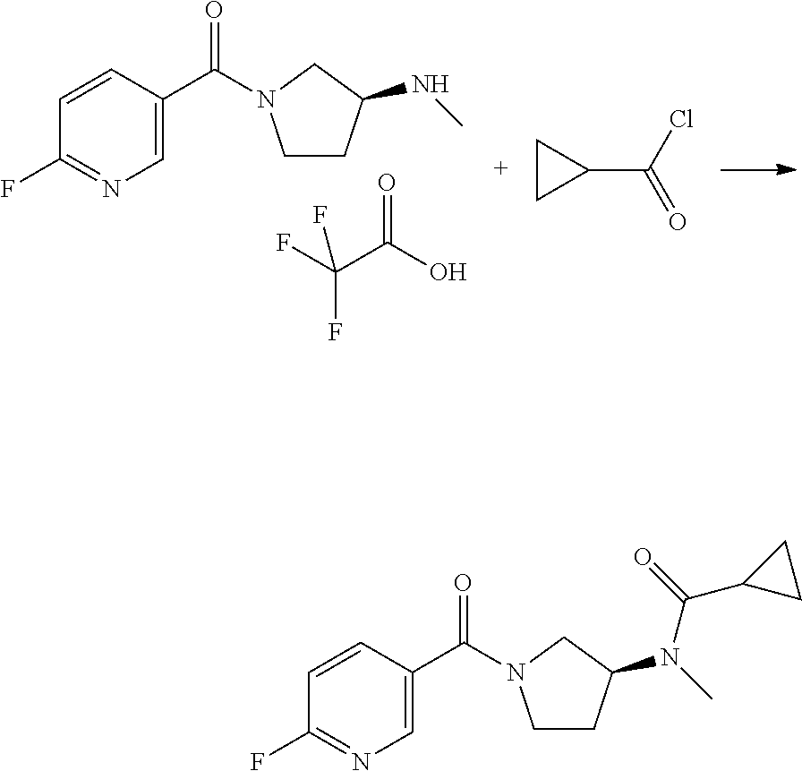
C1=CC(C(=O)N2CCC(NC)C2)=CN=C1F.FC(F)(C(=O)O)F.C1(C(=O)Cl)CC1.C1=CC(C(=O)N2CCC(N(C)C(C3CC3)=O)C2)=CN=C1F
